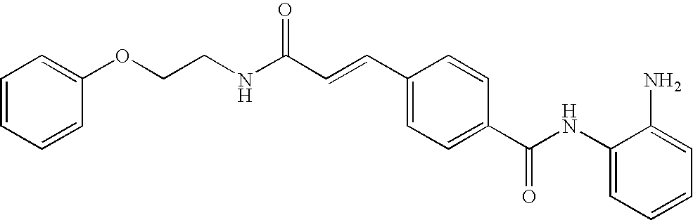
C(C=CC1=CC=C(C(NC2=CC=CC=C2N)=O)C=C1)(NCCOC1=CC=CC=C1)=O
